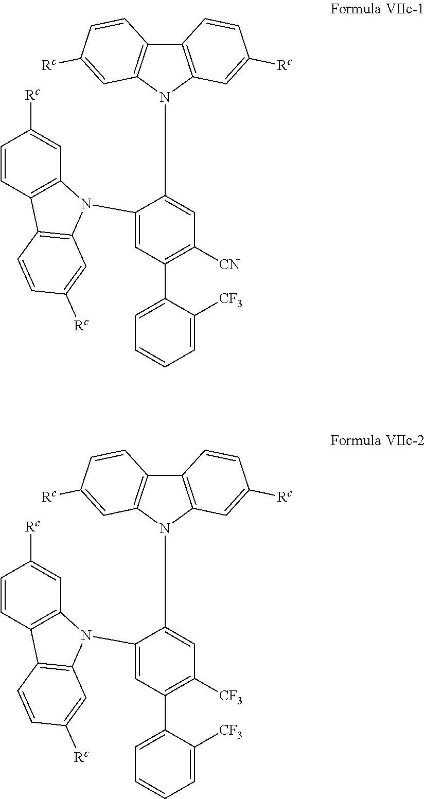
C12=C(N(C3=CC([CN])=C(C4=CC=CC=C4[CF3])C=C3N3C4=C(C=CC([Rc])=C4)C4=C3C=C([Rc])C=C4)C3=C1C=CC([Rc])=C3)C=C([Rc])C=C2.C12=C(N(C3=CC([CF3])=C(C4=CC=CC=C4[CF3])C=C3N3C4=C(C=CC([Rc])=C4)C4=C3C=C([Rc])C=C4)C3=C1C=CC([Rc])=C3)C=C([Rc])C=C2
